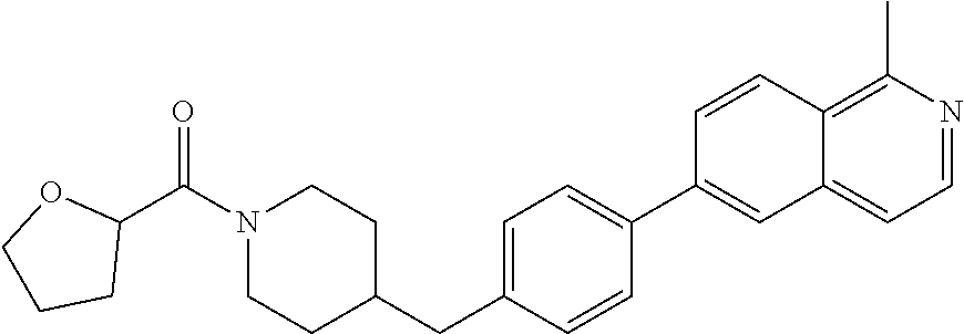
C1=C(CC2CCN(C(C3OCCC3)=O)CC2)C=CC(C2=CC3=CC=NC(C)=C3C=C2)=C1
